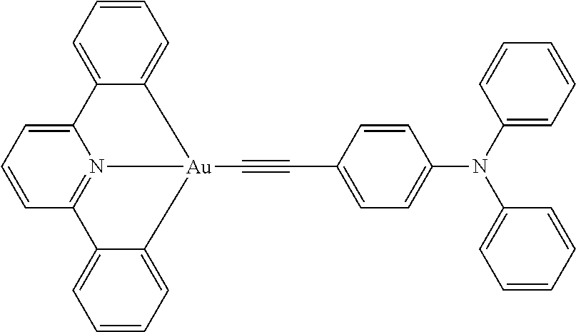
C12=CC=CC3=N1[Au](C#CC1=CC=C(N(C4=CC=CC=C4)C4=CC=CC=C4)C=C1)(C1=CC=CC=C21)C1=CC=CC=C31
